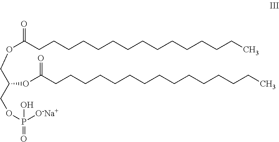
O(CC(COP(O)([O-Na+])=O)OC(CCCCCCCCCCCCCCC)=O)C(CCCCCCCCCCCCCCC)=O
